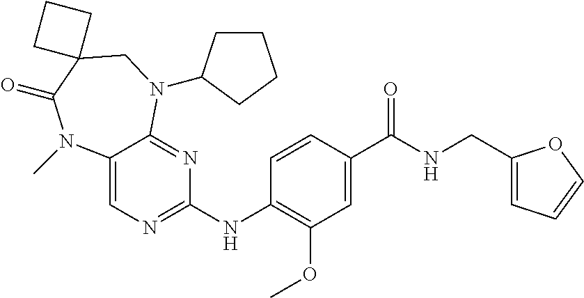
C12=CN=C(NC3=C(OC)C=C(C(NCC4=CC=CO4)=O)C=C3)N=C1N(C1CCCC1)CC1(C(=O)N2C)CCC1
